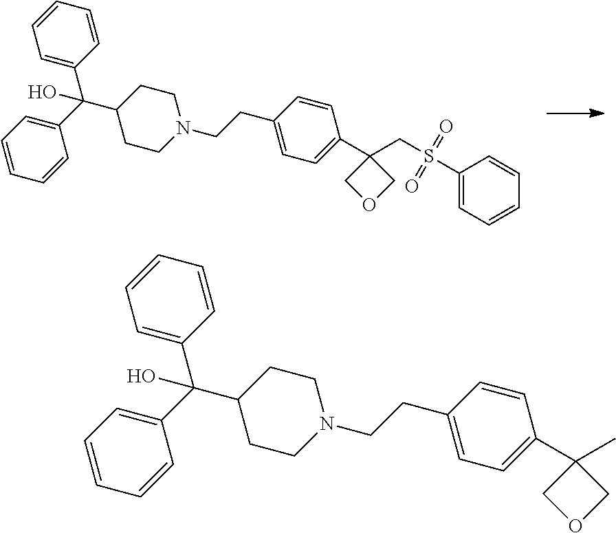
C1=CC=CC=C1C(C1=CC=CC=C1)(C1CCN(CCC2=CC=C(C3(CS(C4=CC=CC=C4)(=O)=O)COC3)C=C2)CC1)O.C1=CC=CC=C1C(C1=CC=CC=C1)(C1CCN(CCC2=CC=C(C3(C)COC3)C=C2)CC1)O
